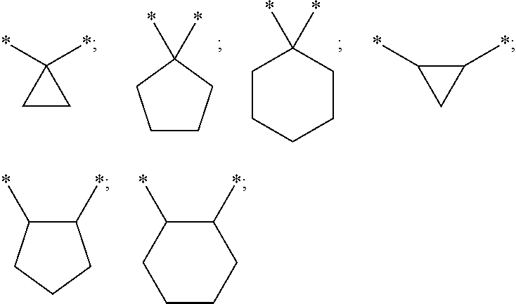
*C1(*)CC1.*C1CC1*.C1(*)(*)CCCCC1.C1(*)(*)CCCC1.C1(*)C(*)CCC1.C1(*)C(*)CCCC1
